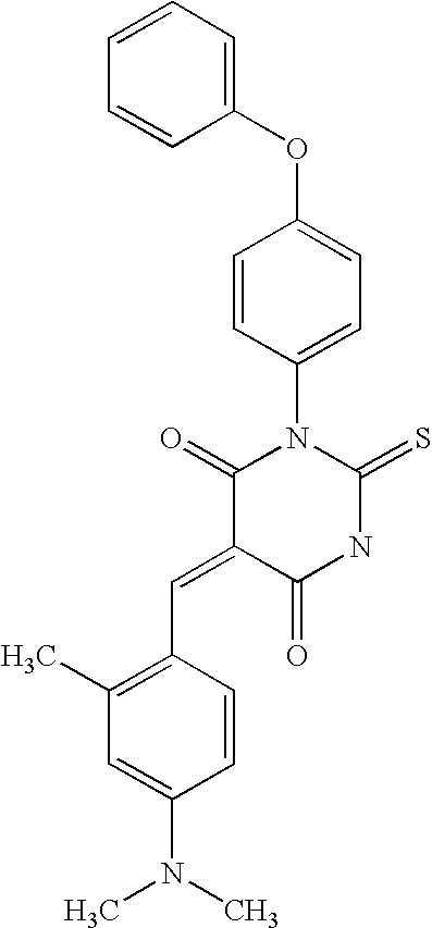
O=C1C(=CC2=C(C)C=C(N(C)C)C=C2)C(=O)N(C2=CC=C(OC3=CC=CC=C3)C=C2)C(=S)N1
